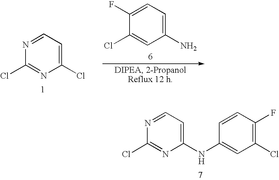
C1(NC2=CC(Cl)=C(F)C=C2)=CC=NC(Cl)=N1.C1(Cl)=CC=NC(Cl)=N1.C1(N)=CC=C(F)C(Cl)=C1
